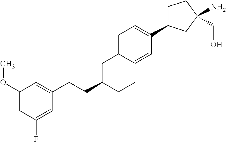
C(C1CCC2=CC(C3CCC(N)(CO)C3)=CC=C2C1)CC1=CC(OC)=CC(F)=C1
